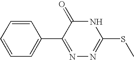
C1=CC=CC=C1C1=NN=C(SC)NC1=O
